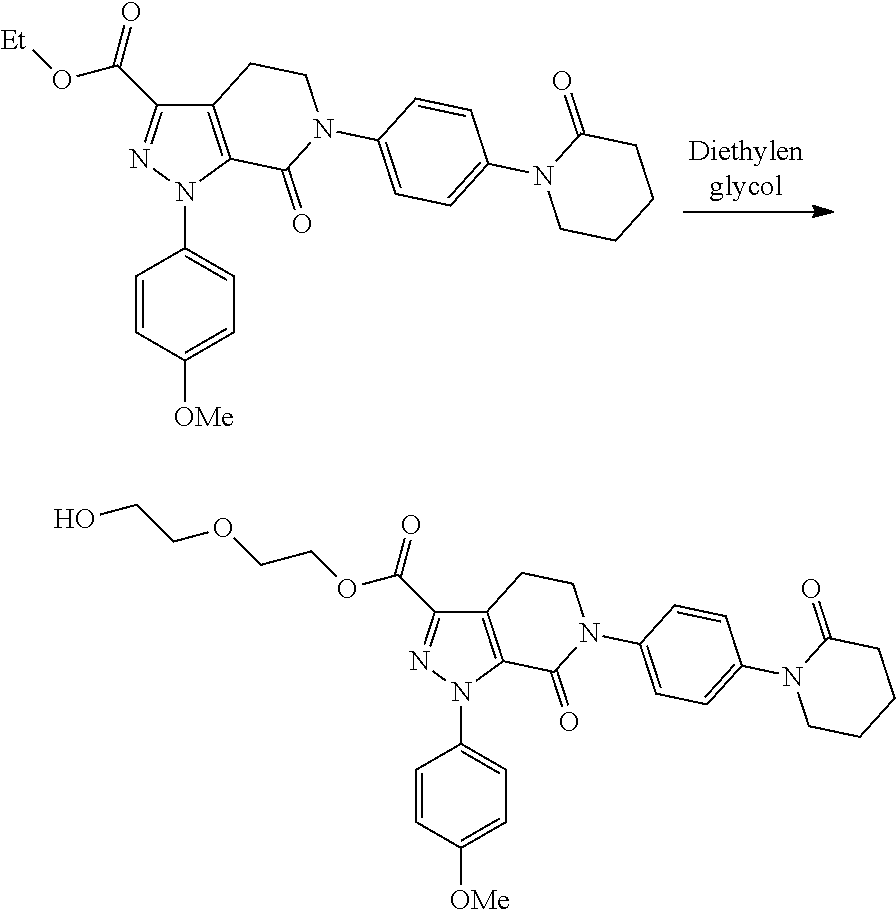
C1=CC([OMe])=CC=C1N1C2=C(C(C(O[Et])=O)=N1)CCN(C1=CC=C(N3CCCCC3=O)C=C1)C2=O.C1=CC([OMe])=CC=C1N1C2=C(C(C(=O)OCCOCCO)=N1)CCN(C1=CC=C(N3CCCCC3=O)C=C1)C2=O
